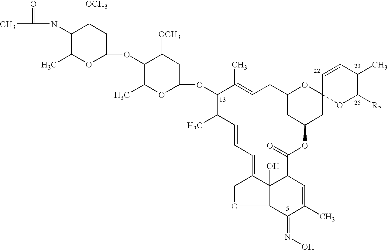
C12(O)C3C(=NO)C(C)=CC1C(=O)OC1CC4(OC(C1)CC=C(C)C(OC1CC([OCH3])C(OC5CC([OCH3])C(NC(C)=O)C(C)O5)C(C)O1)C(C)C=CC=C2CO3)OC([R2])C(C)C=C4
